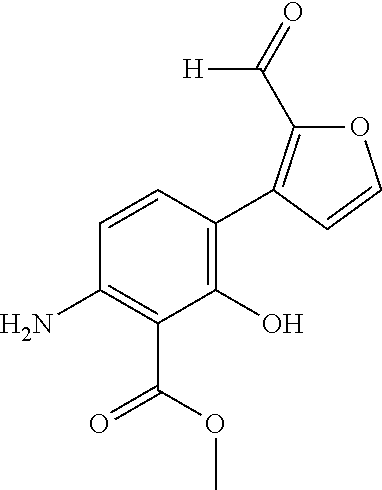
C1(O)=C(C2=C(C([H])=O)OC=C2)C=CC(N)=C1C(=O)OC
